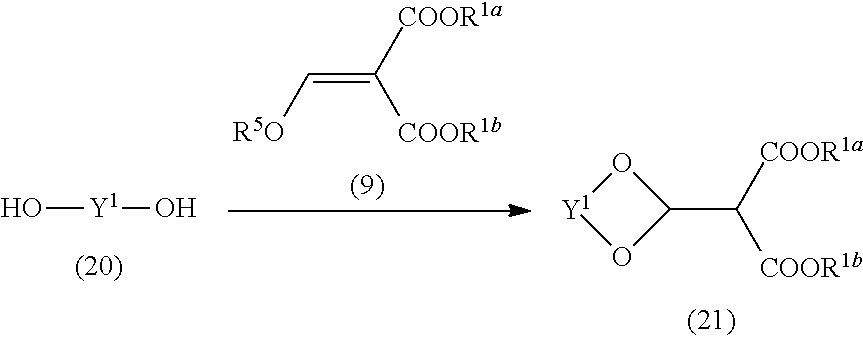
C(=C[R5O])([COOR1b])[COOR1a].[Y1](O)O.C(C1O[Y1]O1)([COOR1b])[COOR1a]
